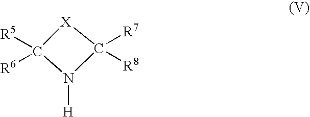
[X]1C([R6])([R5])N([H])C1([R7])[R8]
